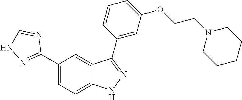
C1(C2=NNC=N2)=CC=C2C(=C1)C(C1=CC(OCCN3CCCCC3)=CC=C1)=NN2
